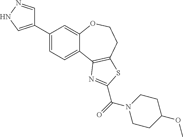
C1(C2=CNN=C2)=CC=C2C(=C1)OCCC1=C2N=C(C(N2CCC(OC)CC2)=O)S1
